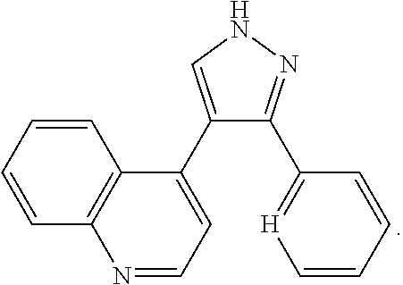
C1(C2=CC=NC3=C2C=CC=C3)=CNN=C1C1=[H]C=CC=C1
